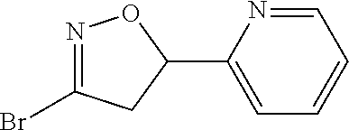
N1=C(Br)CC(C2=CC=CC=N2)O1
